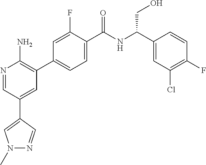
N1=CC(C2=CN(C)N=C2)=CC(C2=CC=C(C(NC(C3=CC(Cl)=C(F)C=C3)CO)=O)C(F)=C2)=C1N
